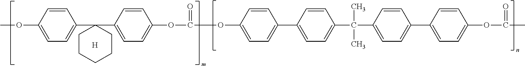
COC1=CC=C(C2(C3=CC=C(OC(OC4=CC=C(C5=CC=C(C(C6=CC=C(C7=CC=C(OC(C)=O)C=C7)C=C6)(C)C)C=C5)C=C4)=O)C=C3)CCCCC2)C=C1.[H]
